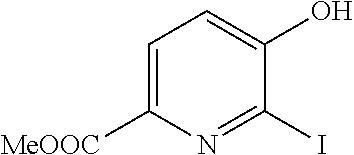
C1=C([MeOOC])N=C(I)C(O)=C1
